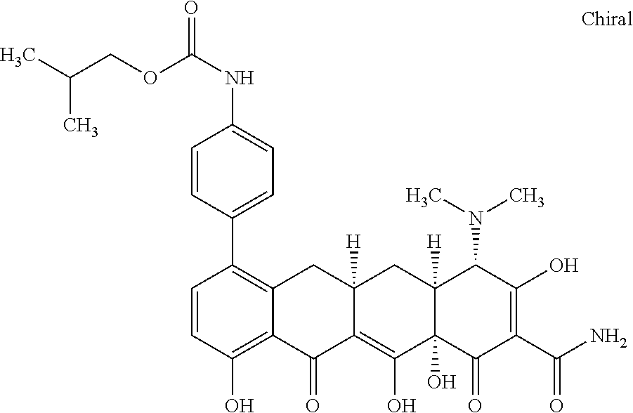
C1=CC(O)=C2C(=C1C1=CC=C(NC(=O)OCC(C)C)C=C1)CC1([H])C(=C(O)C3(O)C([H])(C1)C(N(C)C)C(O)=C(C(N)=O)C3=O)C2=O
